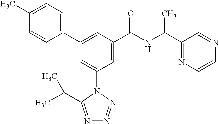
C1(C2=CC(C(NC(C3=NC=CN=C3)C)=O)=CC(N3C(C(C)C)=NN=N3)=C2)=CC=C(C)C=C1
